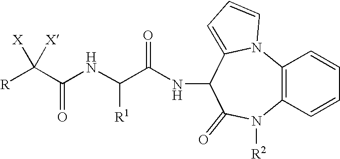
[R]C(C(NC(C(NC1C2=CC=CN2C2=C(C=CC=C2)N([R2])C1=O)=O)[R1])=O)([X])[X]
